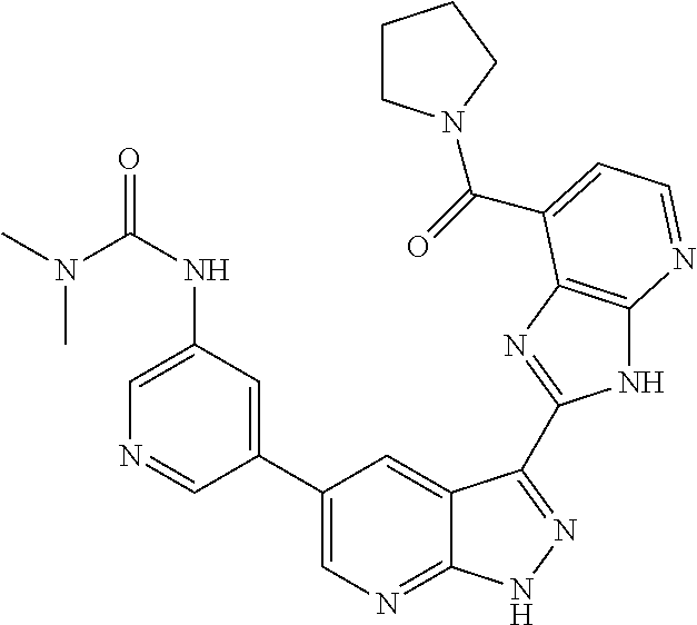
C1(C2=CN=C3C(=C2)C(C2=NC4=C(N2)N=CC=C4C(=O)N2CCCC2)=NN3)=CC(NC(N(C)C)=O)=CN=C1
